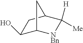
C1(O)C2[NBn]C([H])([Me])C(C1)C2
